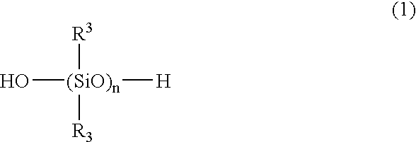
O[(SiO)n]([R3])([R3])[H]
